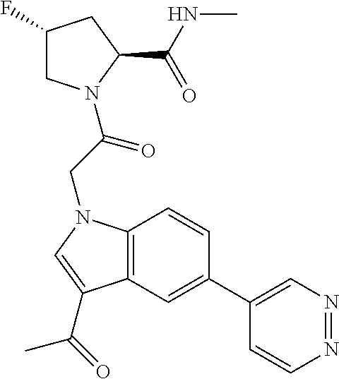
C1(C2=CC3=C(C=C2)N(CC(=O)N2CC(F)CC2C(NC)=O)C=C3C(=O)C)=CN=NC=C1
